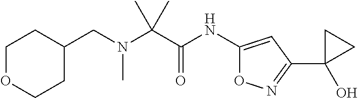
C(N(CC1CCOCC1)C)(C)(C)C(=O)NC1=CC(C2(O)CC2)=NO1
